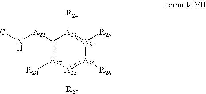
c1([A22]NC)[A27]([R28])[A26]([R27]):[A25]([R26])[A24]([R25]):[A23]-1[R24]
